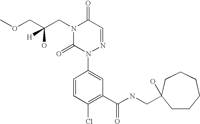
C(C(CN1C(=O)N(C2=CC(C(NCC3(O)CCCCCC3)=O)=C(Cl)C=C2)N=CC1=O)(O)[H])OC
